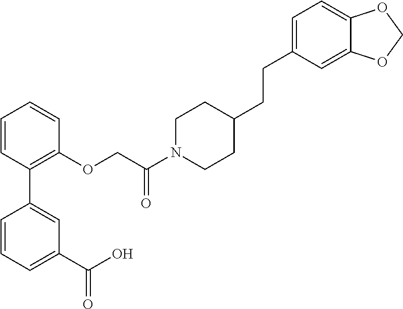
C1=CC=C(C(O)=O)C=C1C1=C(OCC(N2CCC(CCC3=CC=C4C(=C3)OCO4)CC2)=O)C=CC=C1
